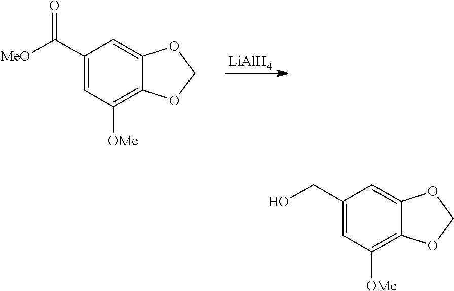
[LiAlH4].C1(C([MeO])=O)=CC([OMe])=C2C(=C1)OCO2.C1(CO)=CC([OMe])=C2C(=C1)OCO2
